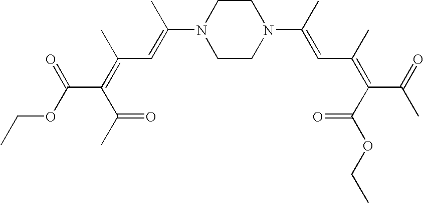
CCOC(C(=C(C=C(N1CCN(C(C)=CC(=C(C(=O)C)C(OCC)=O)C)CC1)C)C)C(C)=O)=O
